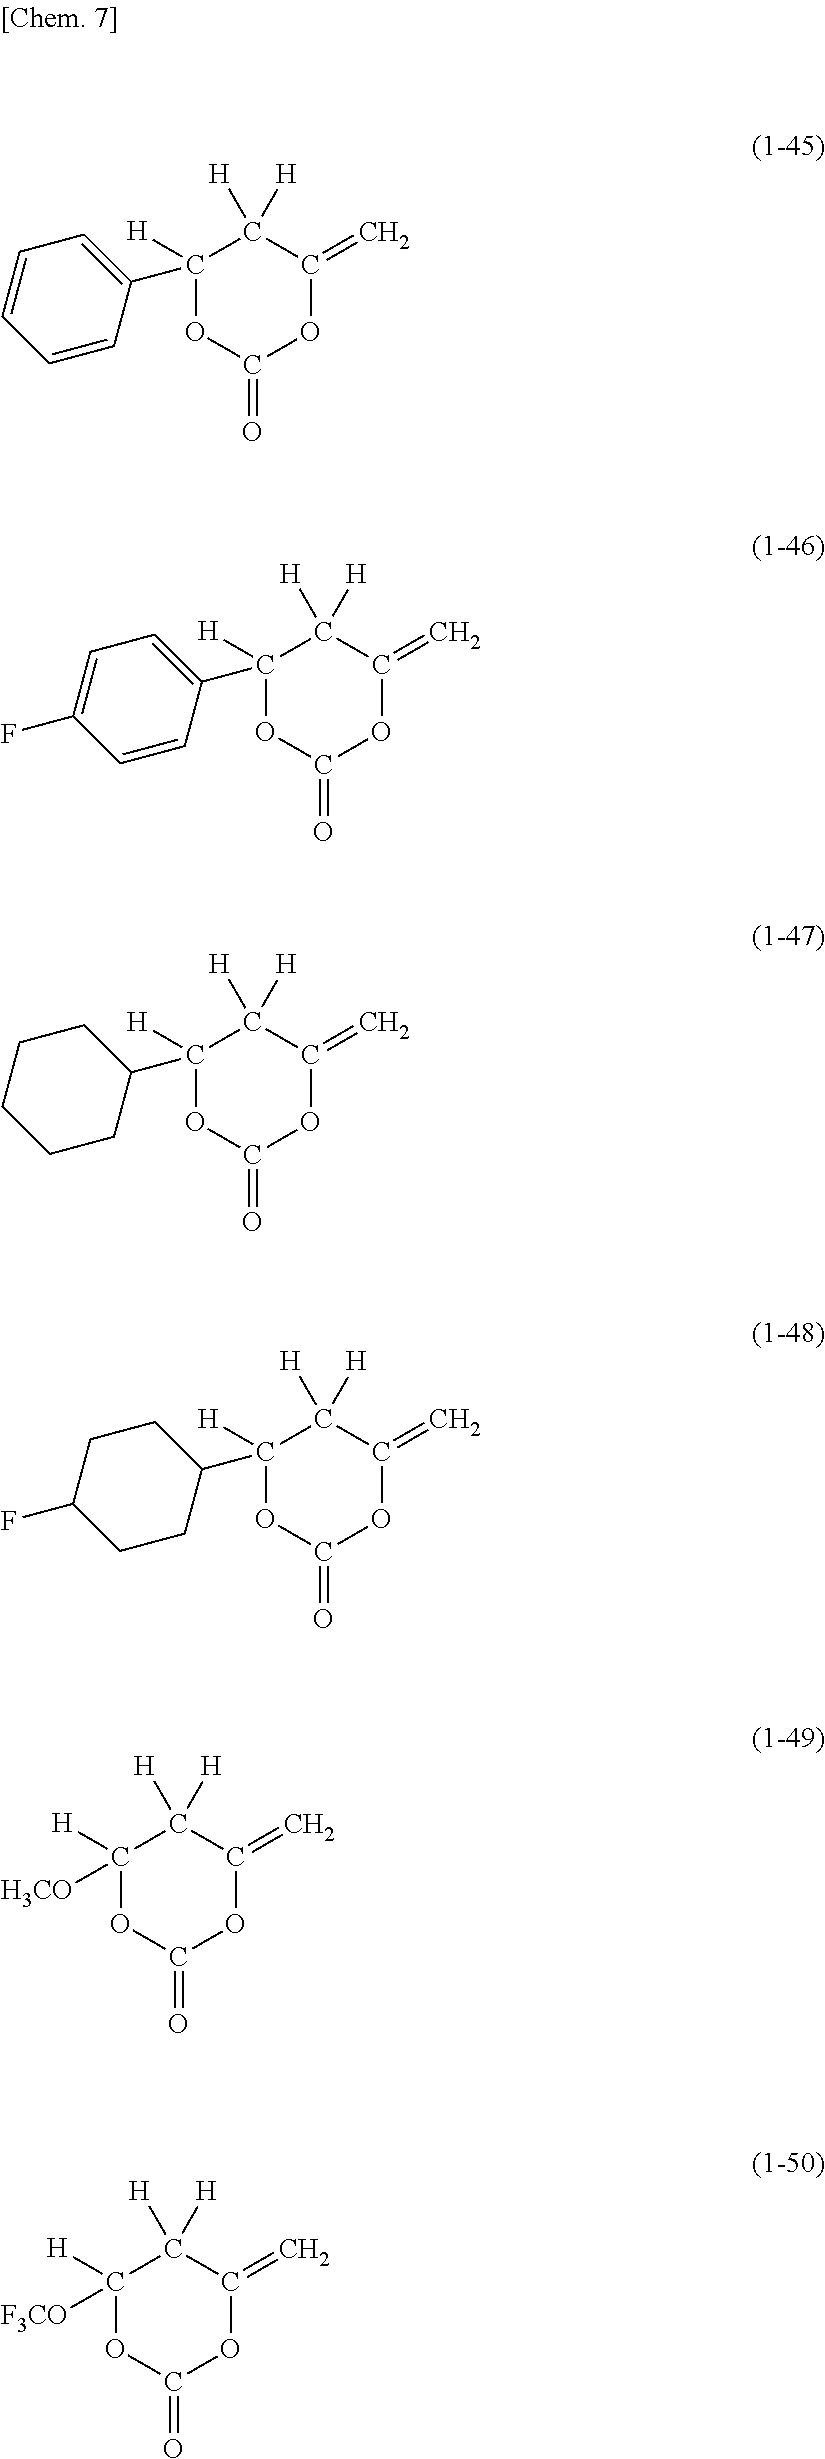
O1C(=O)OC(=C)C([H])([H])C1([H])C1=CC=CC=C1.O1C(=O)OC(=C)C([H])([H])C1([H])C1=CC=C(F)C=C1.O1C(=O)OC(=C)C([H])([H])C1([H])C1CCCCC1.O1C(=O)OC(=C)C([H])([H])C1([H])C1CCC(F)CC1.O1C(=O)OC(=C)C([H])([H])C1([H])[H3CO].O1C(=O)OC(=C)C([H])([H])C1([H])[F3CO]
